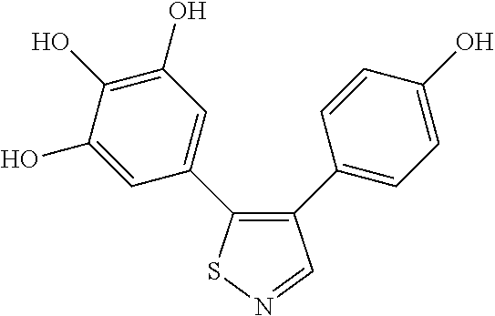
C1(O)=CC(C2=C(C3=CC=C(O)C=C3)C=NS2)=CC(O)=C1O
